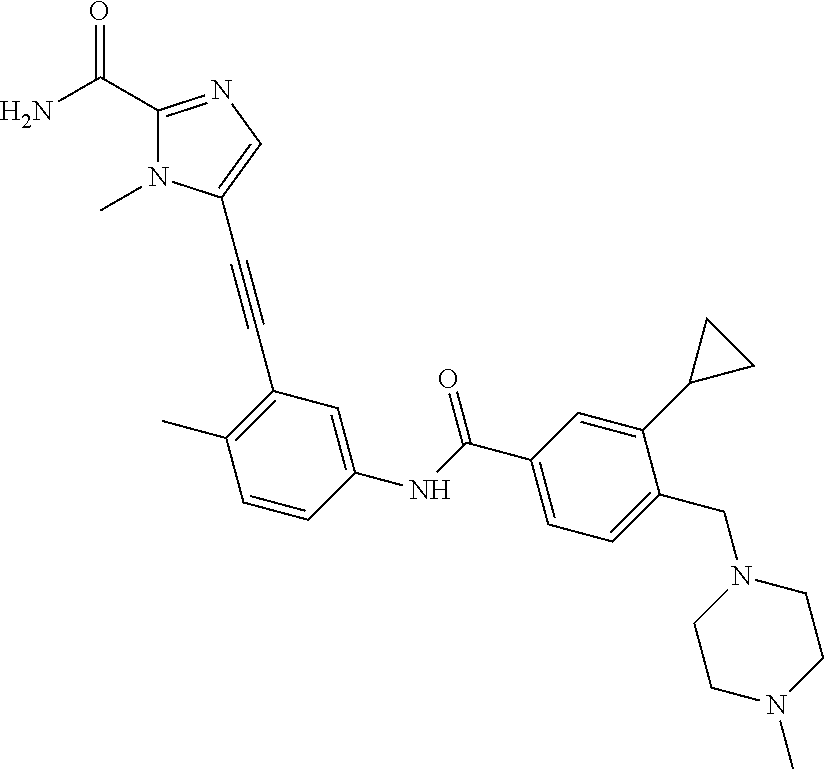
C1(C(N)=O)=NC=C(C#CC2=C(C)C=CC(NC(C3=CC=C(CN4CCN(C)CC4)C(C4CC4)=C3)=O)=C2)N1C
